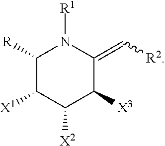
[R2]C=C1N([R1])C([R])C([X1])C([X2])C1[X3]
